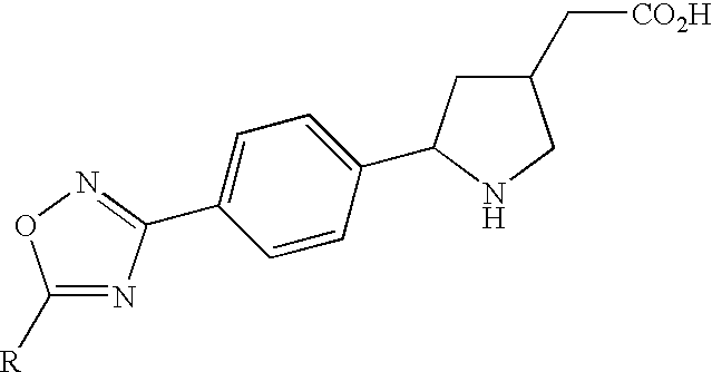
C1=CC(C2CC(C[CO2H])CN2)=CC=C1C1=NOC([R])=N1
